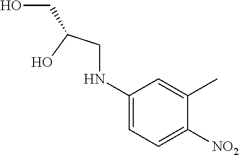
N(CC(O)CO)C1=CC=C([NO2])C(C)=C1
